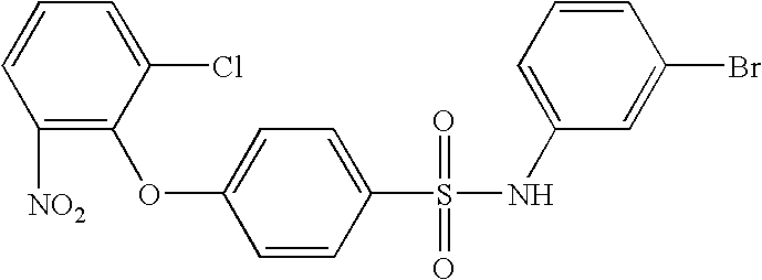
C1=CC([NO2])=C(OC2=CC=C(S(=O)(=O)NC3=CC=CC(Br)=C3)C=C2)C(Cl)=C1
